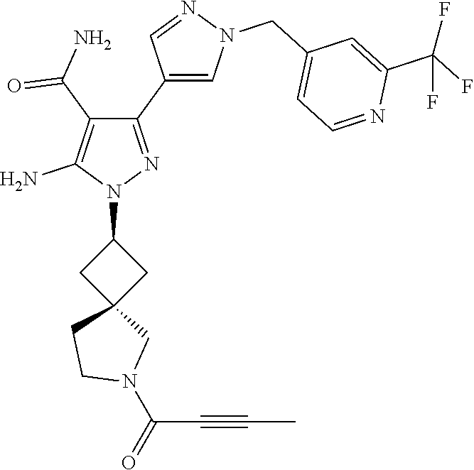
C(C#CC)(N1CC2(CC1)CC(N1N=C(C3=CN(CC4=CC=NC(C(F)(F)F)=C4)N=C3)C(C(=O)N)=C1N)C2)=O
